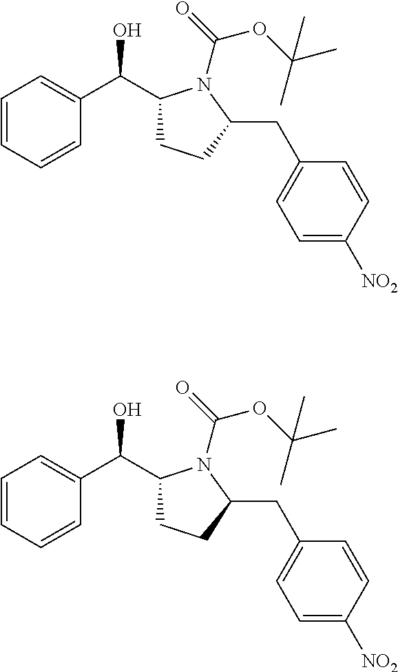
C1=CC=CC(C(C2CCC(CC3=CC=C([NO2])C=C3)N2C(=O)OC(C)(C)C)O)=C1.C1=CC=CC(C(C2CCC(CC3=CC=C([NO2])C=C3)N2C(=O)OC(C)(C)C)O)=C1
